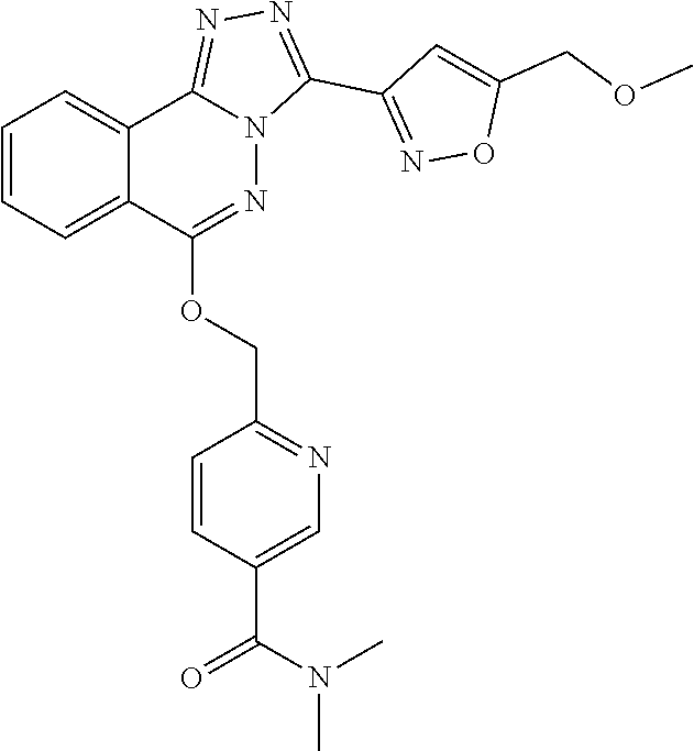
N1=C2C3=CC=CC=C3C(OCC3=NC=C(C(N(C)C)=O)C=C3)=NN2C(C2=NOC(COC)=C2)=N1
